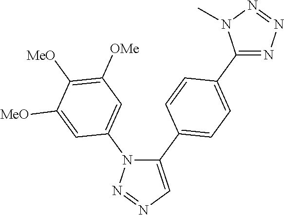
C1(C2=CC=C(C3=NN=NN3C)C=C2)=CN=NN1C1=CC([OMe])=C([MeO])C([MeO])=C1
